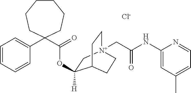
C1(NC(C[N+]23CCC(CC2)C(OC(C2(C4=CC=CC=C4)CCCCCC2)=O)([H])C3)=O)=CC(C)=CC=N1.[Cl-]
